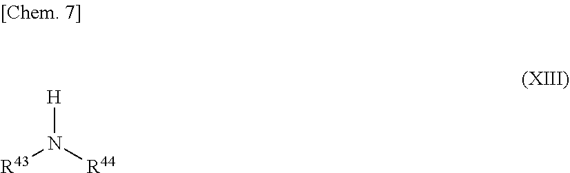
[H]N([R44])[R43]
